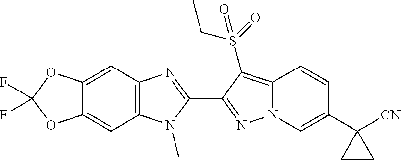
C1(C2=NN3C(=C2S(=O)(CC)=O)C=CC(C2([CN])CC2)=C3)=NC2=C(N1C)C=C1C(=C2)OC(F)(F)O1
